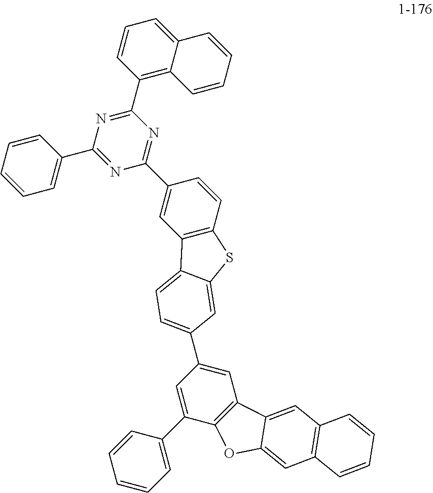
C1(C2=NC(C3=CC=CC=C3)=NC(C3=CC4=C(C=C3)SC3=CC(C5=CC6=C(C(C7=CC=CC=C7)=C5)OC5=CC7=C(C=C65)C=CC=C7)=CC=C43)=N2)=C2C(=CC=C1)C=CC=C2
